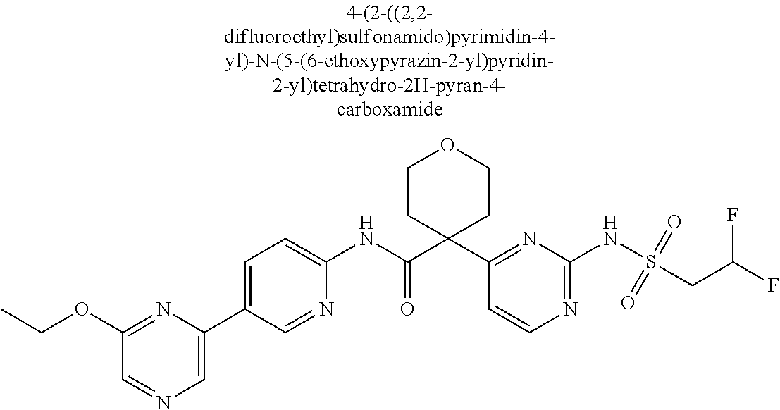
C1=C(C2=CN=CC(OCC)=N2)C=NC(NC(C2(C3=NC(NS(CC(F)F)(=O)=O)=NC=C3)CCOCC2)=O)=C1
